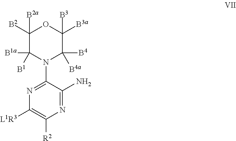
N1=C(N2C([B4])([B4a])C([B3a])([B3])OC([B2])([B2a])C2([B1a])[B1])C(N)=NC([R2])=C1[L1R3]
